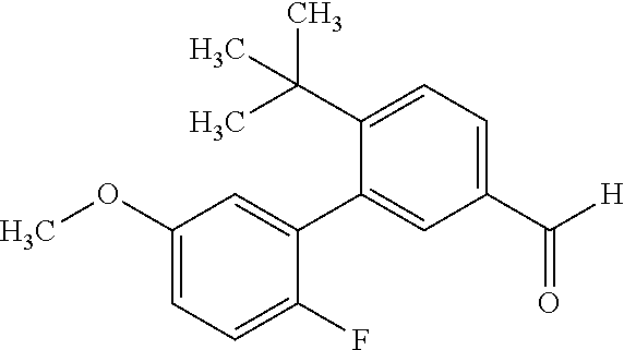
COC1=CC=C(F)C(C2=CC(C([H])=O)=CC=C2C(C)(C)C)=C1
